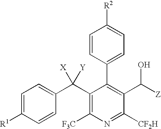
C1=C([R1])C=CC(C(C2=C([F3C])N=C([CF2H])C(C([Z])O)=C2C2=CC=C([R2])C=C2)([X])[Y])=C1
